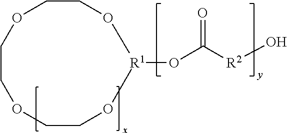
O1CCOCCOCCO[R1]1OC([R2]O)=O
